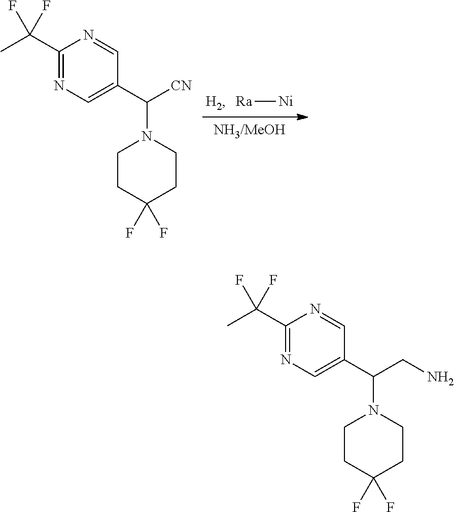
[Ra][Ni].C1(C(C)(F)F)=NC=C(C([CN])N2CCC(F)(F)CC2)C=N1.C1(C(C)(F)F)=NC=C(C(CN)N2CCC(F)(F)CC2)C=N1
